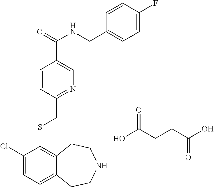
C1(Cl)=CC=C2C(=C1SCC1=NC=C(C(NCC3=CC=C(F)C=C3)=O)C=C1)CCNCC2.O=C(O)CCC(O)=O
